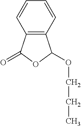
C12=C(C=CC=C1)C(OCCC)OC2=O
